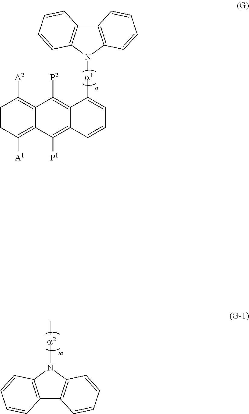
C1=CC([A1])=C2C(=C1[A2])C([P2])=C1C(=C2[P1])C=CC=C1[a1]N1C2=C(C3=C1C=CC=C3)C=CC=C2.[a2](N1C2=C(C3=C1C=CC=C3)C=CC=C2)C
